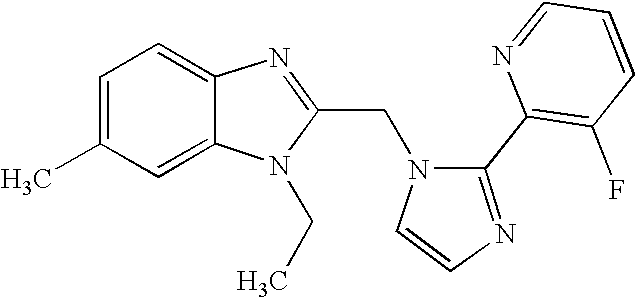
C1=C(C)C=C2C(=C1)N=C(CN1C=CN=C1C1=C(F)C=CC=N1)N2CC
